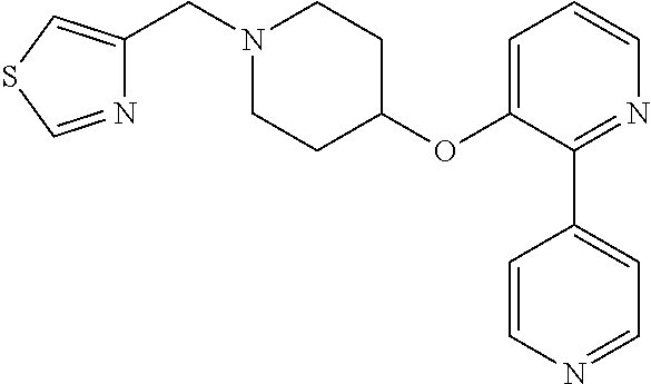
N1=CSC=C1CN1CCC(OC2=CC=CN=C2C2=CC=NC=C2)CC1
